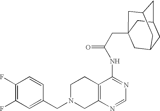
C1N(CC2=CC(F)=C(F)C=C2)CC2=C(C1)C(NC(=O)CC13CC4CC(CC(C1)C4)C3)=NC=N2
